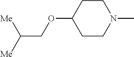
C1CN(C)CCC1OCC([Me])[Me]
